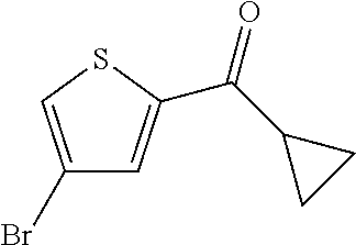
C1(Br)=CSC(C(C2CC2)=O)=C1
